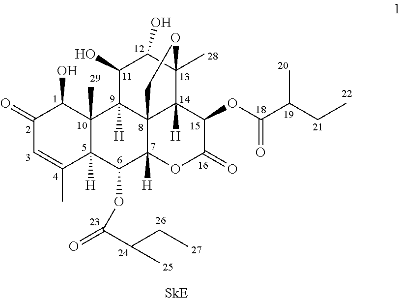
C1(=O)C=C(C)C2([H])C(C)(C1O)C1([H])C34C([H])(C2OC(=O)C(C)CC)OC(=O)C(OC(C(CC)C)=O)C3([H])C(C)(C(O)C1O)OC4
